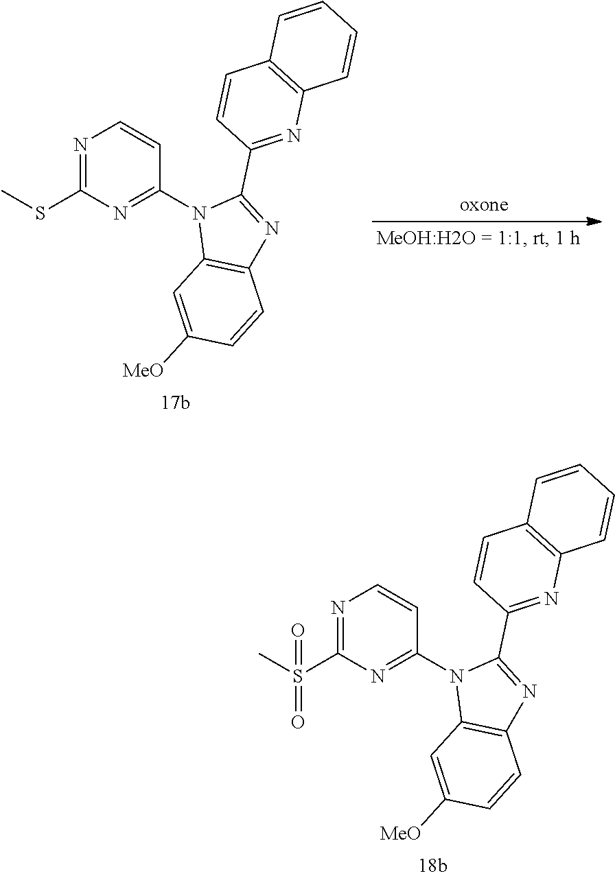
N1=C(S(C)(=O)=O)N=C(N2C3=C(N=C2C2=NC4=C(C=C2)C=CC=C4)C=CC([MeO])=C3)C=C1.N1=C(SC)N=C(N2C3=C(N=C2C2=NC4=C(C=C2)C=CC=C4)C=CC([MeO])=C3)C=C1
